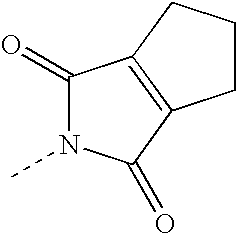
C1(=O)N(C)C(=O)C2=C1CCC2
